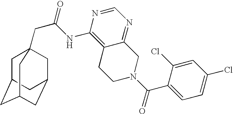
C1C2CC3CC(CC1(CC(=O)NC1=C4C(=NC=N1)CN(C(C1=CC=C(Cl)C=C1Cl)=O)CC4)C3)C2
